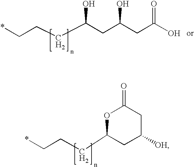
*CCCC(CC(CC(O)=O)O)O.C(CCC1CC([OH])CC(=O)O1)*
